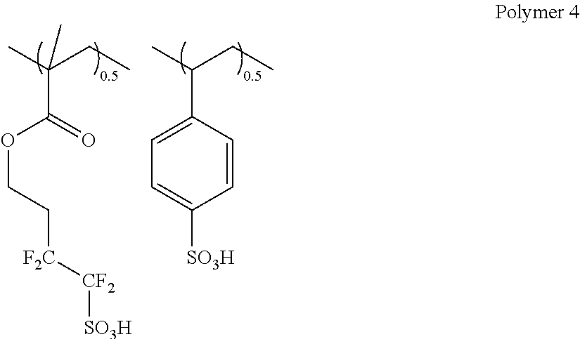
O(C(=O)C(C)(CC)C)CC[F2C][CF2][SO3H].C1=C(C(C)CC)C=CC([SO3H])=C1
